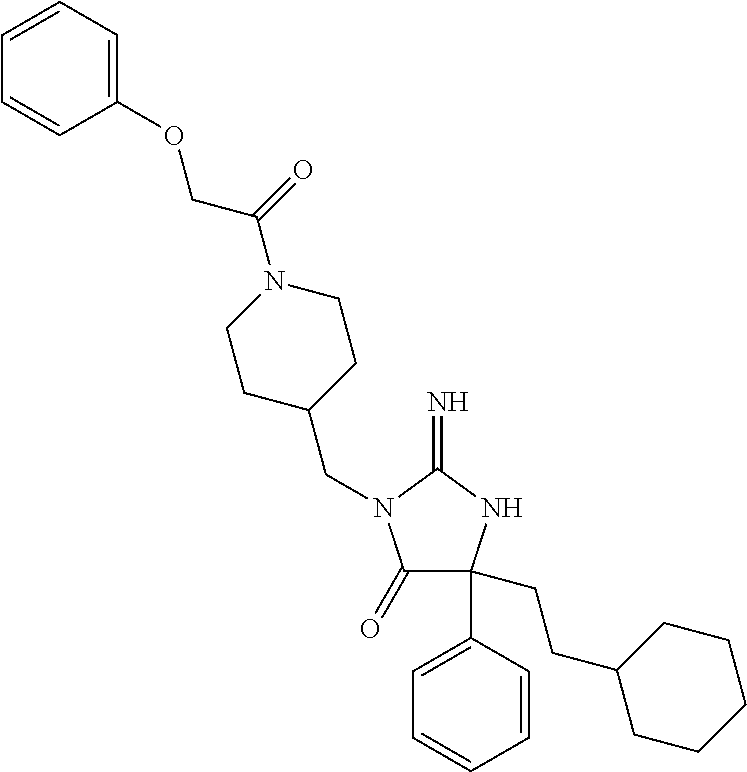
C1(=O)C(CCC2CCCCC2)(C2=CC=CC=C2)NC(=N)N1CC1CCN(C(=O)COC2=CC=CC=C2)CC1
